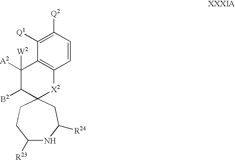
C1([R23])NC([R24])CC2(CC1)[X2]C1=C(C([A2])([W2])C2[B2])C([Q1])=C([Q2])C=C1
